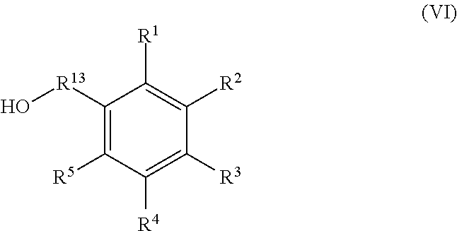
C1([R13]O)=C([R5])C([R4])=C([R3])C([R2])=C1[R1]
